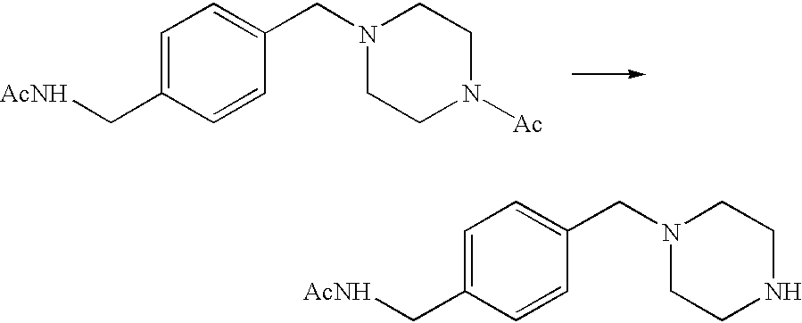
C1=C(C[AcNH])C=CC(CN2CCNCC2)=C1.C1=C(C[AcNH])C=CC(CN2CCN([Ac])CC2)=C1
